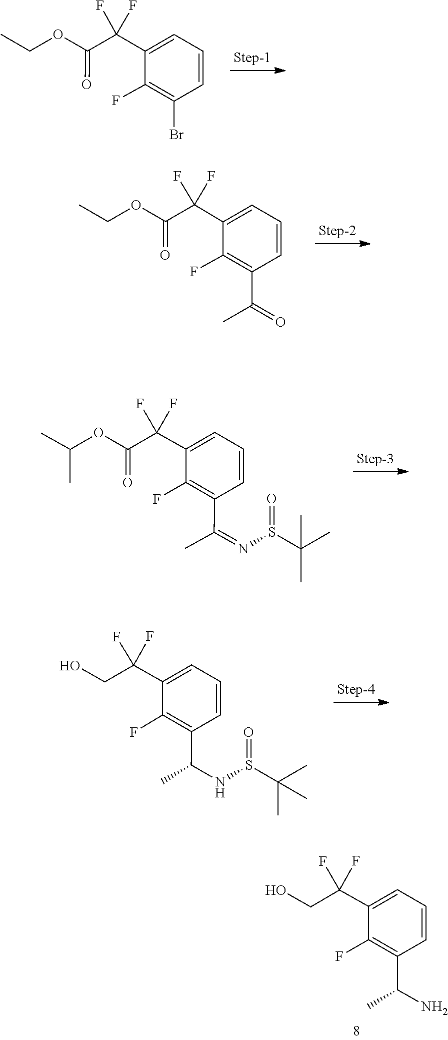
C1(F)=C(C(N)C)C=CC=C1C(CO)(F)F.C1(F)=C(Br)C=CC=C1C(C(=O)OCC)(F)F.O(CC)C(C(C1=CC=CC(C(C)=O)=C1F)(F)F)=O.CC(C)OC(C(C1=CC=CC(C(C)=NS(=O)C(C)(C)C)=C1F)(F)F)=O.O=S(C(C)(C)C)NC(C1=C(F)C(C(CO)(F)F)=CC=C1)C
